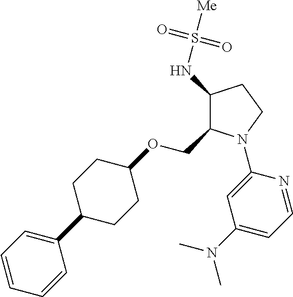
C1(NS([Me])(=O)=O)C(COC2CCC(C3=CC=CC=C3)CC2)N(C2=CC(N(C)C)=CC=N2)CC1
